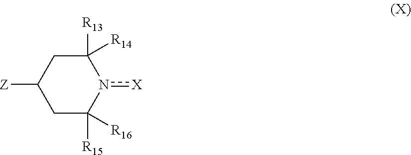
[X]n1C([R13])([R14])CC([Z])CC1([R15])[R16]
